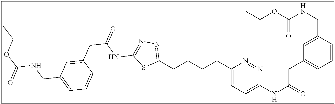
C1(CCCCC2=NN=C(NC(CC3=CC(CNC(OCC)=O)=CC=C3)=O)S2)=CC=C(NC(=O)CC2=CC=CC(CNC(OCC)=O)=C2)N=N1
